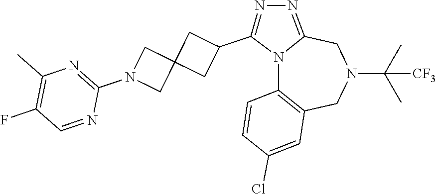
N12C3=C(CN(C(C)(C)[CF3])CC1=NN=C2C1CC2(C1)CN(C1=NC(C)=C(F)C=N1)C2)C=C(Cl)C=C3
